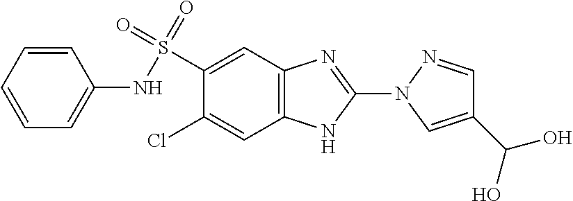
C1(S(=O)(NC2=CC=CC=C2)=O)=CC2=C(C=C1Cl)NC(N1C=C(C(O)O)C=N1)=N2
